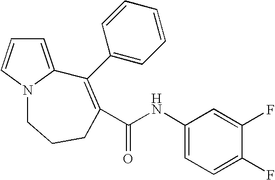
C1=C2N(C=C1)CCCC(C(NC1=CC=C(F)C(F)=C1)=O)=C2C1=CC=CC=C1
